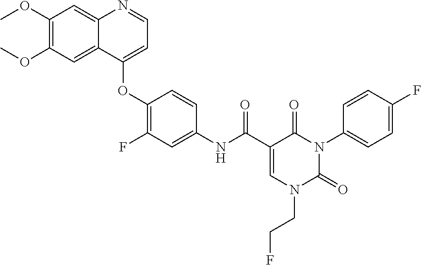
C1(OC)=C(OC)C=C2C(=C1)N=CC=C2OC1=C(F)C=C(NC(C2=CN(CCF)C(=O)N(C3=CC=C(F)C=C3)C2=O)=O)C=C1
